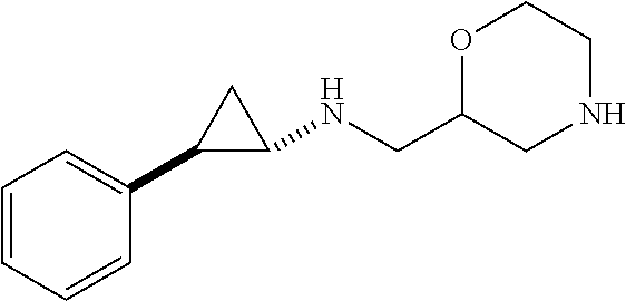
C1=CC=CC(C2C(NCC3OCCNC3)C2)=C1
